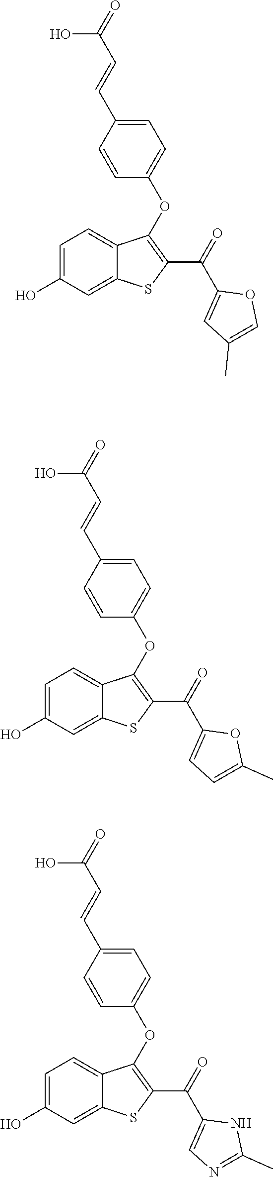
OC(C=CC1=CC=C(OC2=C(C(=O)C3=CC(C)=CO3)SC3=CC(O)=CC=C32)C=C1)=O.OC(C=CC1=CC=C(OC2=C(C(=O)C3=CC=C(C)O3)SC3=CC(O)=CC=C32)C=C1)=O.OC(C=CC1=CC=C(OC2=C(C(=O)C3=CN=C(C)N3)SC3=CC(O)=CC=C32)C=C1)=O
